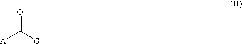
[A]C([G])=O
